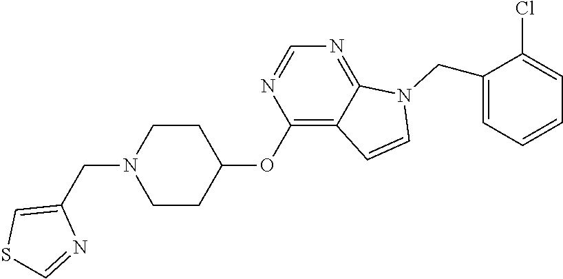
C1CC(OC2=C3C(=NC=N2)N(CC2=CC=CC=C2Cl)C=C3)CCN1CC1=CSC=N1
